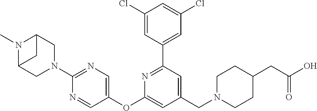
C1(Cl)=CC(C2=NC(OC3=CN=C(N4CC5N(C)C(C5)C4)N=C3)=CC(CN3CCC(CC(O)=O)CC3)=C2)=CC(Cl)=C1
